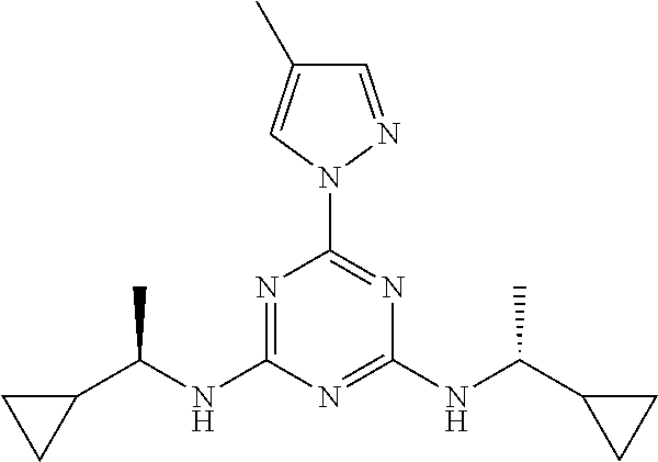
N1=C(NC(C2CC2)C)N=C(NC(C2CC2)C)N=C1N1C=C(C)C=N1
